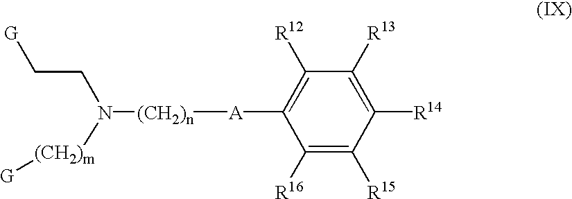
[A](C1=C([R12])C([R13])=C([R14])C([R15])=C1[R16])[(CH2)n]N(CC[G])[(CH2)m][G]
